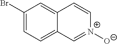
C1(Br)=CC=C2C(=C1)C=C[N+]([O-])=C2
